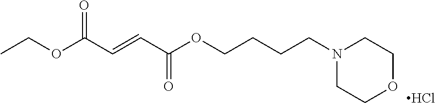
N1(CCCCOC(C=CC(OCC)=O)=O)CCOCC1.Cl
